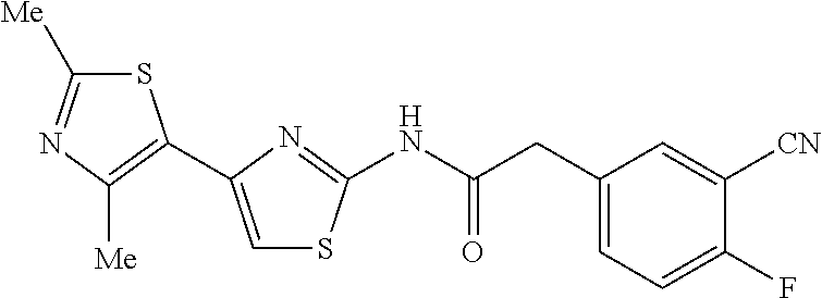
S1C([Me])=NC([Me])=C1C1=CSC(NC(CC2=CC=C(F)C([CN])=C2)=O)=N1
